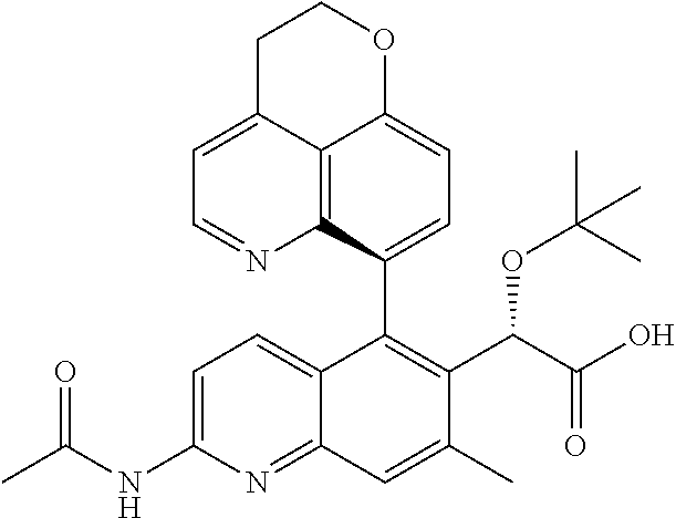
C12=C3C(C4=C(C(C(O)=O)OC(C)(C)C)C(C)=CC5=NC(NC(C)=O)=CC=C45)=CC=C1OCCC2=CC=N3
